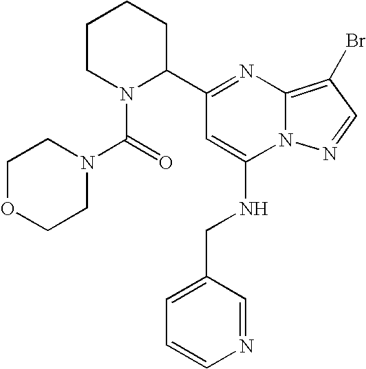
C1CN(C(=O)N2CCOCC2)C(C2=NC3=C(Br)C=NN3C(NCC3=CC=CN=C3)=C2)CC1
